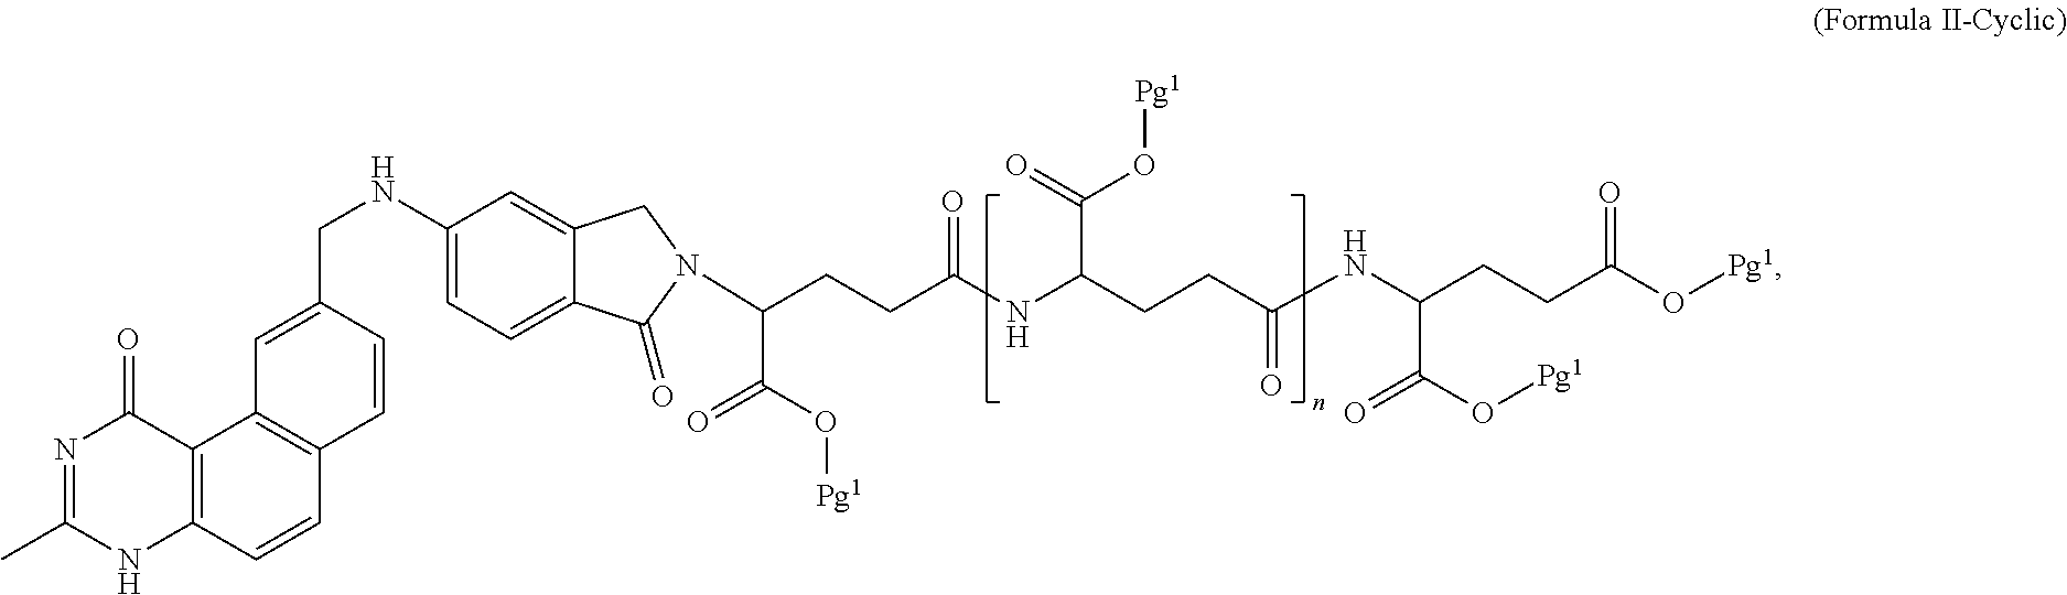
C12=C(C=CC3=C1C=C(CNC1=CC=C4C(=C1)CN(C(CCC(NC(CCC(NC(CCC(O[Pg1])=O)C(O[Pg1])=O)=O)C(=O)O[Pg1])=O)C(O[Pg1])=O)C4=O)C=C3)NC(C)=NC2=O
